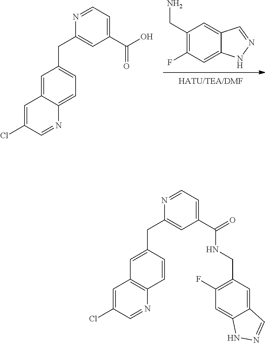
C1(CN)=C(F)C=C2C(=C1)C=NN2.C1(Cl)=CC2=CC(CC3=CC(C(=O)O)=CC=N3)=CC=C2N=C1.C1(Cl)=CC2=C(N=C1)C=CC(CC1=CC(C(=O)NCC3=C(F)C=C4C(=C3)C=NN4)=CC=N1)=C2
